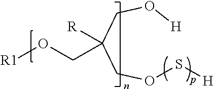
O([R1])CC([R])(CO[H])COS[H]
